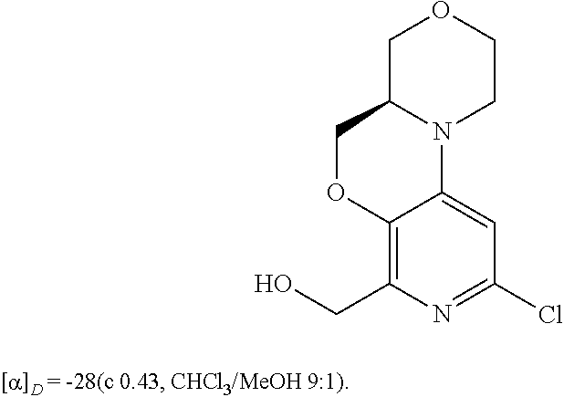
C1OC2=C(CO)N=C(Cl)C=C2N2C1COCC2
